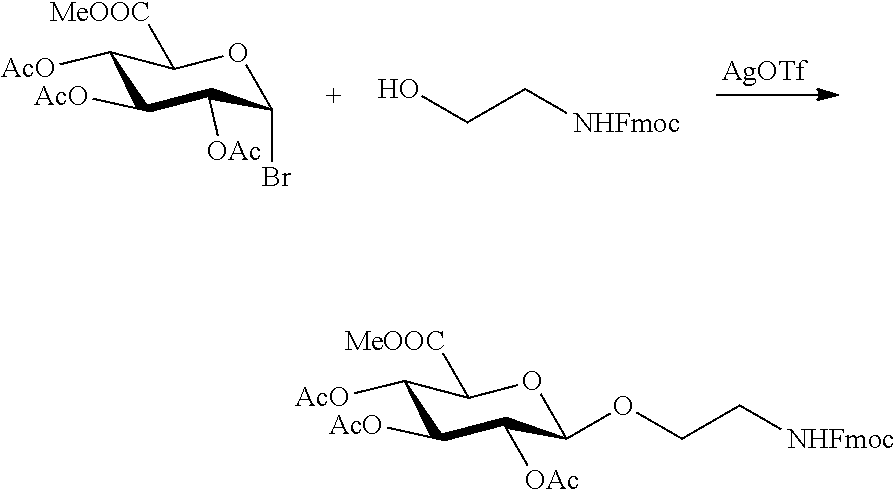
[AgOTf].C1([AcO])C([OAc])C(Br)OC([MeOOC])C1[AcO].OCC[NHFmoc].C1([AcO])C([OAc])C(OCC[NHFmoc])OC([MeOOC])C1[AcO]
